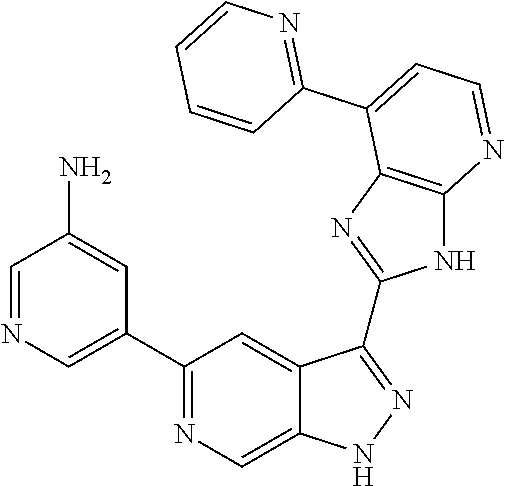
C1=NC=C(C2=NC=C3C(=C2)C(C2=NC4=C(N2)N=CC=C4C2=NC=CC=C2)=NN3)C=C1N
